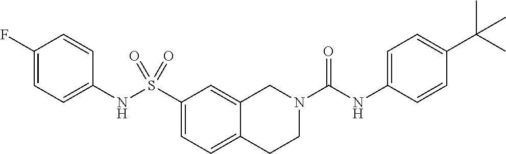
C1(F)=CC=C(NS(C2=CC=C3C(=C2)CN(C(NC2=CC=C(C(C)(C)C)C=C2)=O)CC3)(=O)=O)C=C1
